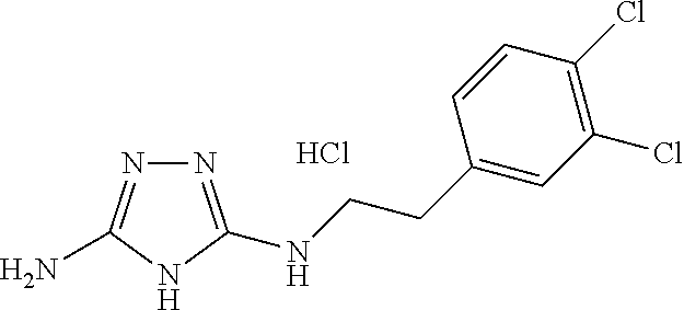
N1=C(NCCC2=CC(Cl)=C(Cl)C=C2)NC(N)=N1.Cl
